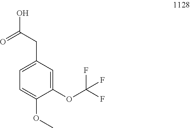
C1=C(CC(=O)O)C=C(OC(F)(F)F)C(OC)=C1
